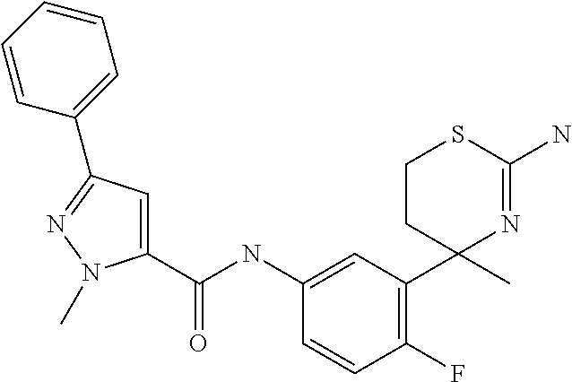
C1=C(NC(C2=CC(C3=CC=CC=C3)=NN2C)=O)C=CC(F)=C1C1(C)N=C(N)SCC1
